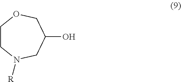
C1CN([R])CC(O)CO1
